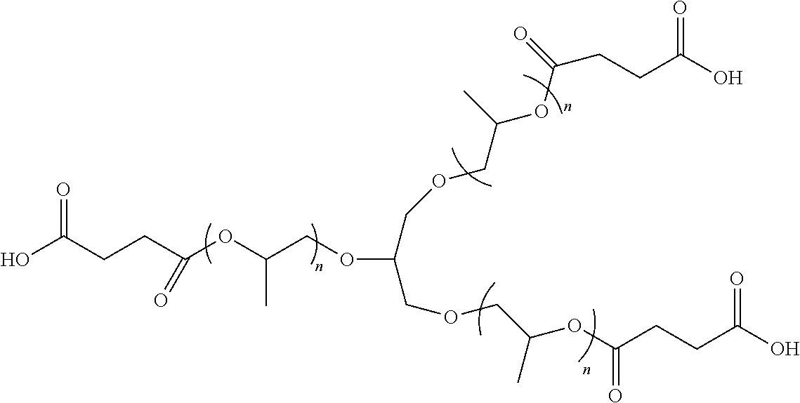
OC(CCC(OC(COC(COCC(OC(CCC(O)=O)=O)C)COCC(OC(CCC(O)=O)=O)C)C)=O)=O
